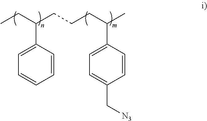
C1=CC(C(CCCC(C2=CC=C(C[N3])C=C2)C)CC)=CC=C1
